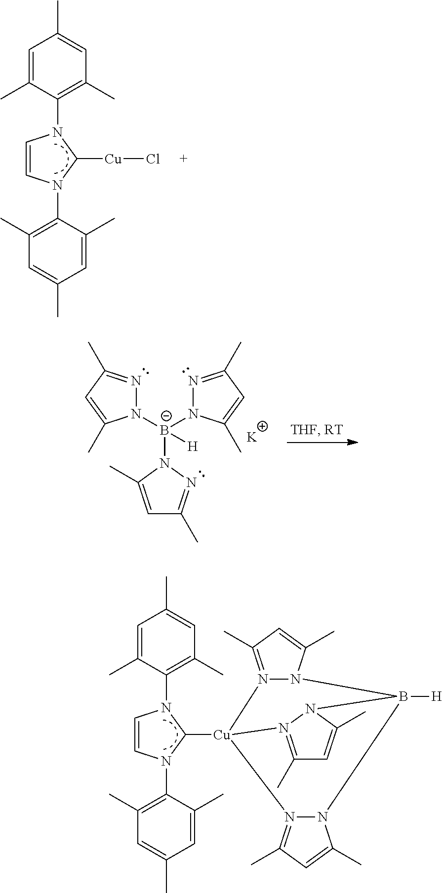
C1=C(C)C(N2C=CN(C3=C(C)C=C(C)C=C3C)C2[Cu]Cl)=C(C)C=C1C.N1=C(C)C=C(C)N1[B-](N1N=C(C)C=C1C)(N1C(C)=CC(C)=N1)[H].[K].C1=C(C)C(N2C=CN(C3=C(C)C=C(C)C=C3C)C2[Cu]23N4=C(C)C=C(C)N4B([H])(N4N2=C(C)C=C4C)N2C(C)=CC(C)=N32)=C(C)C=C1C
